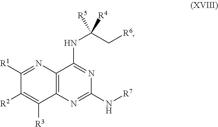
C1(N[R7])=NC2=C(C(NC(C[R6])([R4])[R5])=N1)N=C([R1])C([R2])=C2[R3]
